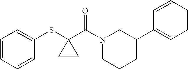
C1=CC=CC(SC2(C(N3CCCC(C4=CC=CC=C4)C3)=O)CC2)=C1
